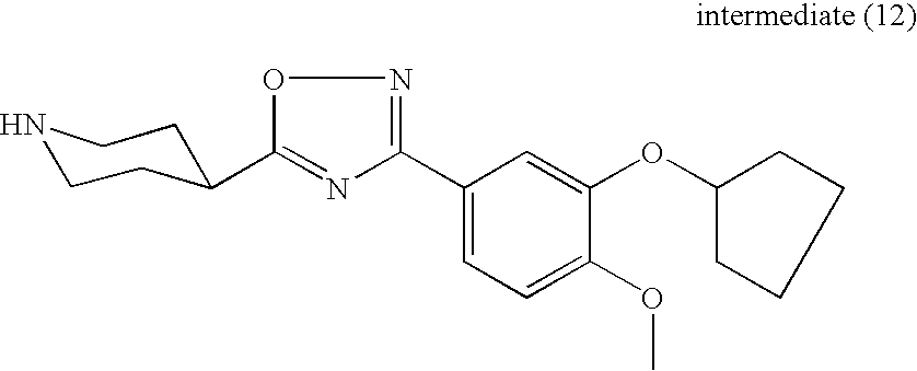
C1(C2=NOC(C3CCNCC3)=N2)=CC=C(OC)C(OC2CCCC2)=C1
